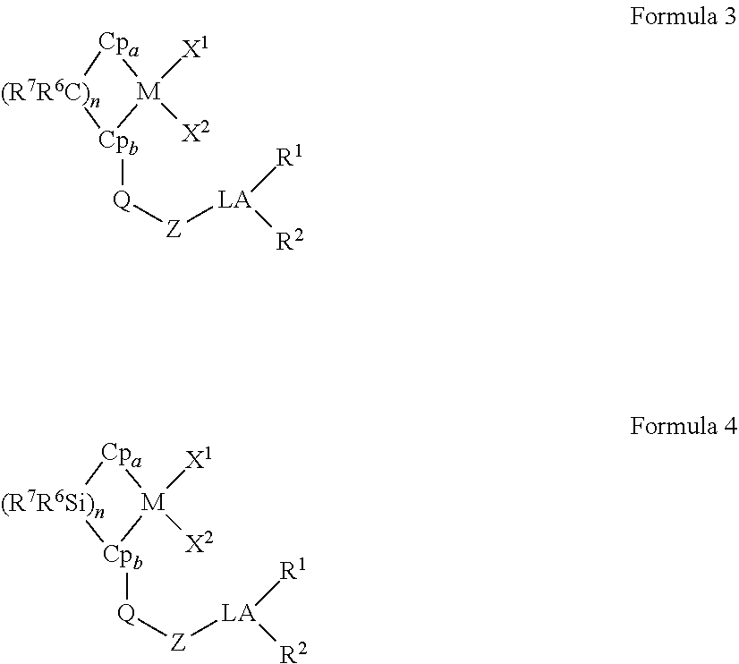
[Cpa]1[(R7R6C)n][Cpb]([Q][Z][LA]([R1])[R2])[M]1([X1])[X2].[Cpa]1[(R7R6Si)n][Cpb]([Q][Z][LA]([R1])[R2])[M]1([X1])[X2]
